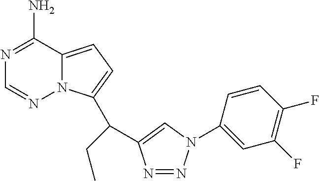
N1=C(N)C2=CC=C(C(CC)C3=CN(C4=CC(F)=C(F)C=C4)N=N3)N2N=C1
